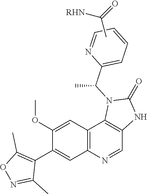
C1=NC(C(N2C3=C(C=NC4=C3C=C(OC)C(C3=C(C)ON=C3C)=C4)NC2=O)C)=CC=C1.CC(=O)[RHN]
